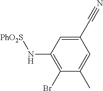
C1(C#N)=CC(N[PhO2S])=C(Br)C(C)=C1
